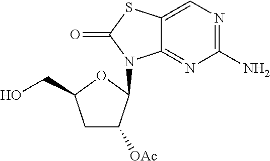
C1(N)=NC=C2C(=N1)N(C1C([OAc])CC(CO)O1)C(=O)S2
